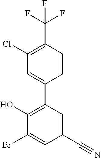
C1=C(C#N)C=C(Br)C(O)=C1C1=CC(Cl)=C(C(F)(F)F)C=C1
